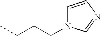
C(C)CCN1C=CN=C1
